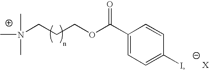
CN(C)(C)CCCOC(C1=CC=C(I)C=C1)=O
